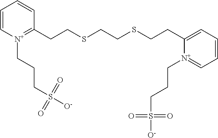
C1=C[N+](CCCS(=O)(=O)[O-])=C(CCSCCSCCC2=CC=CC=[N+]2CCCS(=O)(=O)[O-])C=C1
